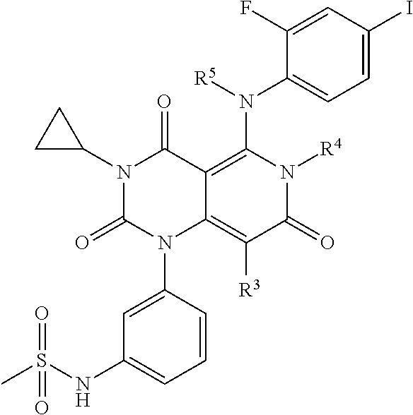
C1(NS(C)(=O)=O)=CC=CC(N2C3=C([R3])C(=O)N([R4])C(N(C4=CC=C(I)C=C4F)[R5])=C3C(=O)N(C3CC3)C2=O)=C1
